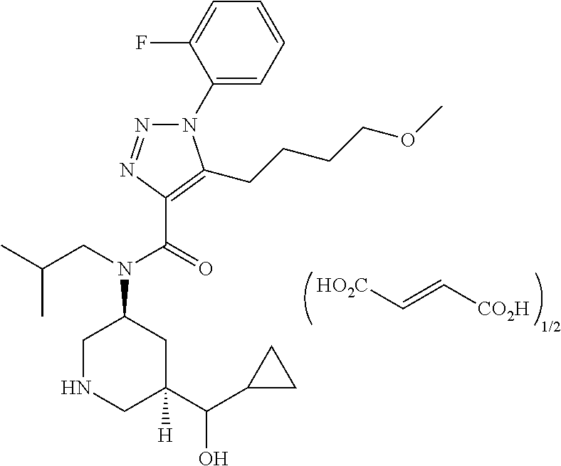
[HO2C]C=C[CO2H].[1/2].N1(C2=CC=CC=C2F)N=NC(C(=O)N(CC(C)C)C2CNCC(C(C3CC3)O)([H])C2)=C1CCCCOC
